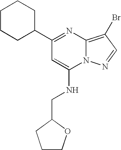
C1(C2CCCCC2)=NC2=C(Br)C=NN2C(NCC2OCCC2)=C1
